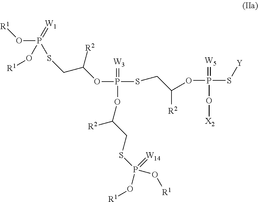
O(P(SCC([R2])OP(S[Y])(=[W5])O[X2])(=[W3])OC(CSP(O[R1])(O[R1])=[W14])[R2])C(CSP(O[R1])(=[W1])O[R1])[R2]
